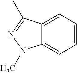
C12=CC=CC=C1C(C)=NN2C
